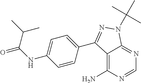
C1=NC(N)=C2C(=N1)N(C(C)(C)C)N=C2C1=CC=C(NC(=O)C(C)C)C=C1
